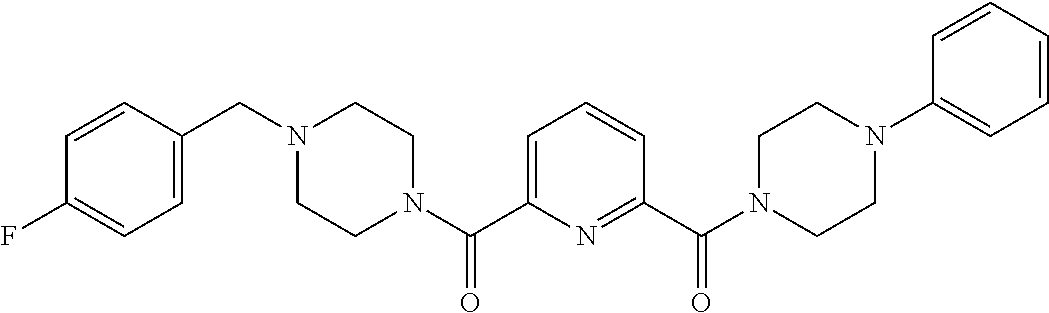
C1=C(C(N2CCN(CC3=CC=C(F)C=C3)CC2)=O)N=C(C(N2CCN(C3=CC=CC=C3)CC2)=O)C=C1
